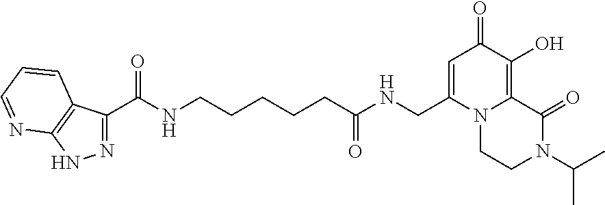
N12CCN(C(C)C)C(=O)C1=C(O)C(=O)C=C2CNC(CCCCCNC(=O)C1=NNC2=C1C=CC=N2)=O
